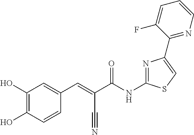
C1(O)=C(O)C=CC(C=C(C(NC2=NC(C3=NC=CC=C3F)=CS2)=O)C#N)=C1
